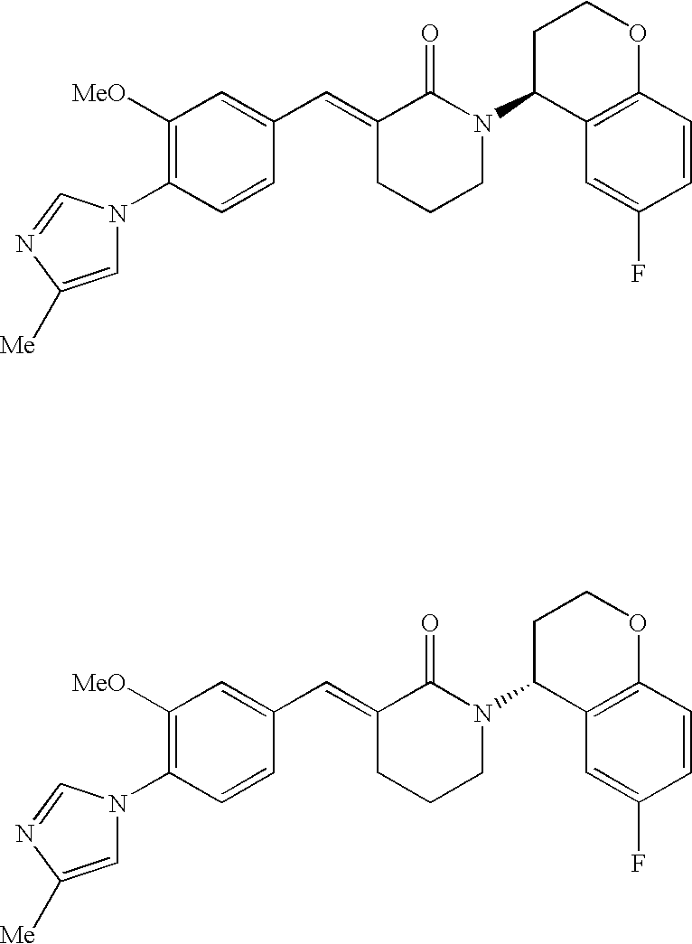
C1=CC(N2C=C([Me])N=C2)=C([OMe])C=C1C=C1CCCN(C2C3=C(OCC2)C=CC(F)=C3)C1=O.C1=CC(N2C=C([Me])N=C2)=C([OMe])C=C1C=C1CCCN(C2C3=C(OCC2)C=CC(F)=C3)C1=O
